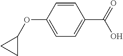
C1=CC(OC2CC2)=CC=C1C(=O)O
